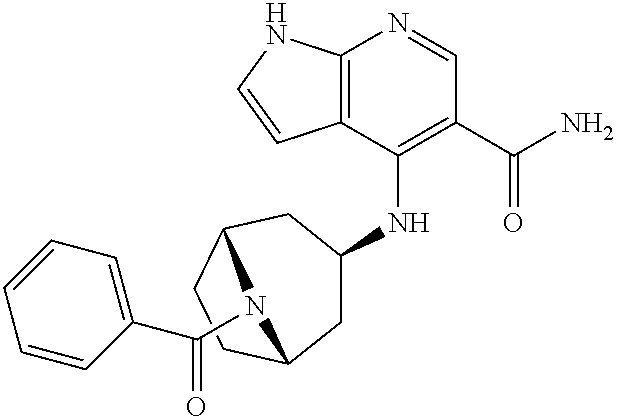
C12=C(C(NC3CC4CCC(C3)N4C(C3=CC=CC=C3)=O)=C(C(N)=O)C=N1)C=CN2
